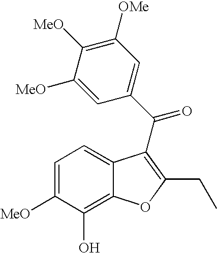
C1=C([MeO])C([MeO])=C([OMe])C=C1C(=O)C1=C(CC)OC2=C(O)C([MeO])=CC=C21
